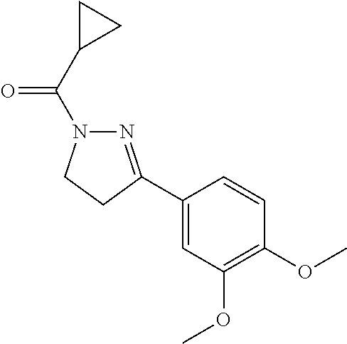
N1=C(C2=CC(OC)=C(OC)C=C2)CCN1C(C1CC1)=O
